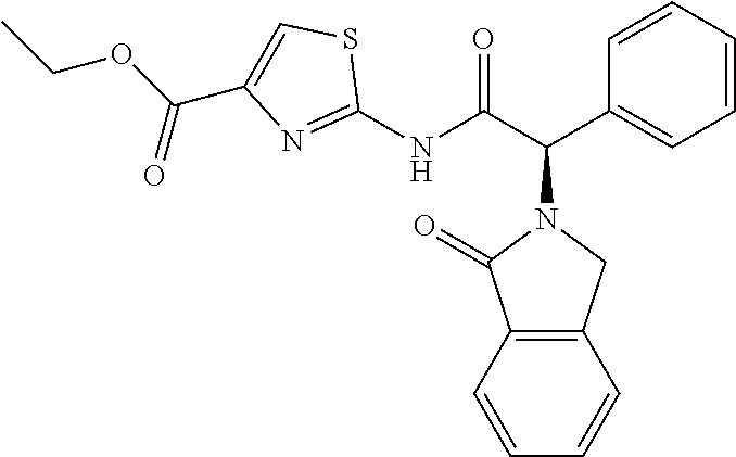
C1(NC(C(C2=CC=CC=C2)N2C(=O)C3=C(C2)C=CC=C3)=O)=NC(C(OCC)=O)=CS1
